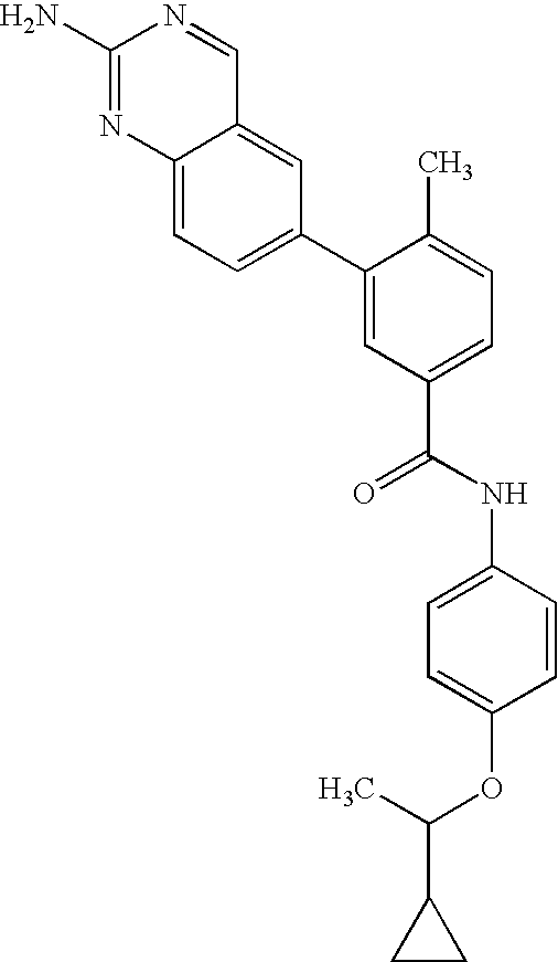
NC1=NC2=CC=C(C3=CC(C(=O)NC4=CC=C(OC(C5CC5)C)C=C4)=CC=C3C)C=C2C=N1
